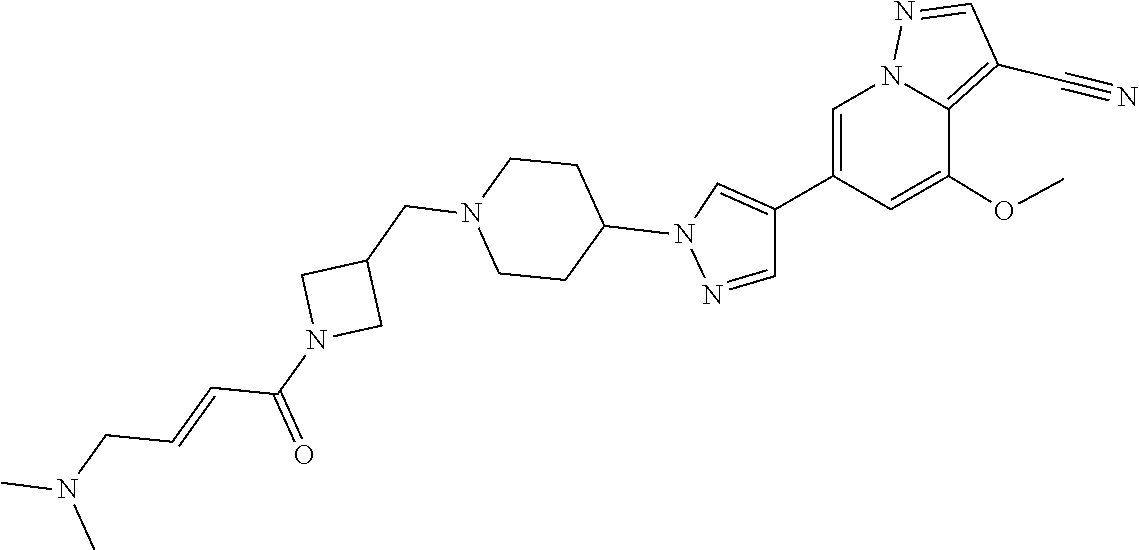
C(N1CC(CN2CCC(N3C=C(C4=CN5N=CC(C#N)=C5C(OC)=C4)C=N3)CC2)C1)(=O)C=CCN(C)C
